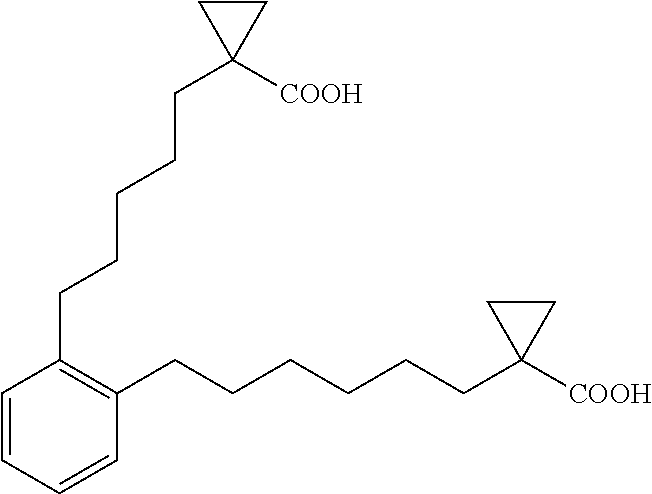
C1=CC=CC(CCCCCCC2([COOH])CC2)=C1CCCCCC1([COOH])CC1
